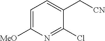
C1=C([MeO])N=C(Cl)C(C[CN])=C1
